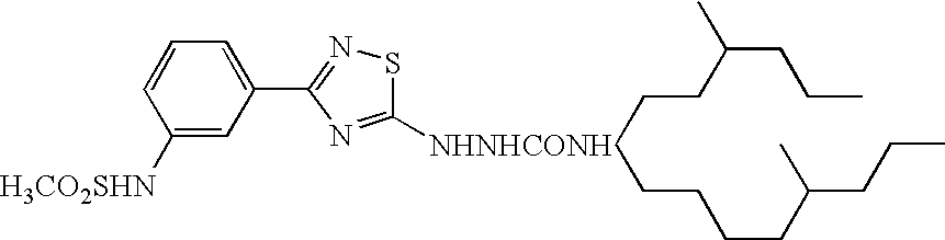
C1([H3CO2SHN])=CC(C2=NSC([NHNHCONH]C(CCC(CCC)C)CCCCC(C)CCC)=N2)=CC=C1
